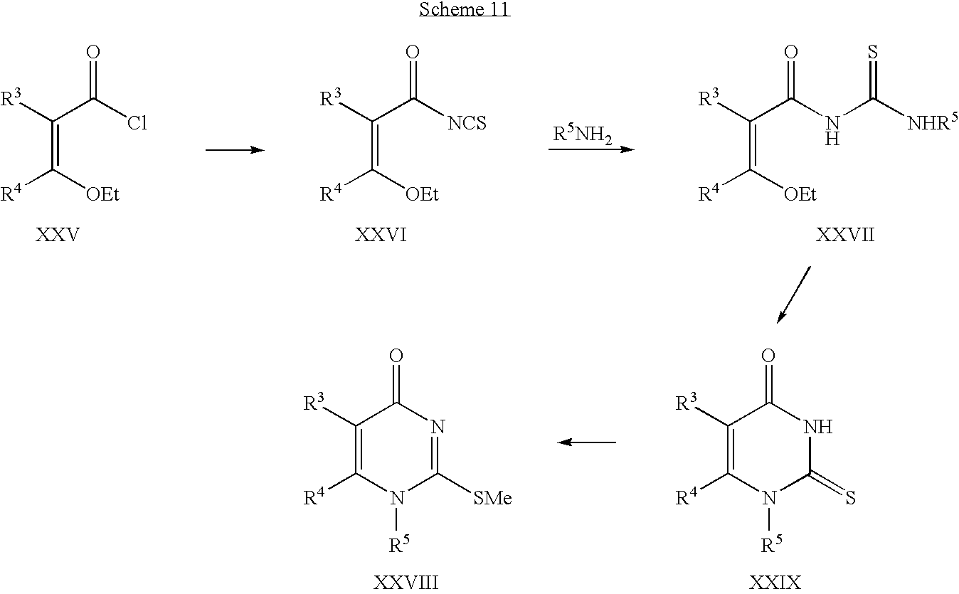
C(=C(C(=O)Cl)[R3])([OEt])[R4].C(=C(C(=O)[NCS])[R3])([OEt])[R4].C(=C(C(=O)NC([NHR5])=S)[R3])([OEt])[R4].C1([R3])=C([R4])N([R5])C(=S)NC1=O.C1([R3])=C([R4])N([R5])C([SMe])=NC1=O
